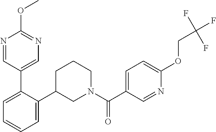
C1=C(C2=CN=C(OC)N=C2)C(C2CN(C(C3=CC=C(OCC(F)(F)F)N=C3)=O)CCC2)=CC=C1
